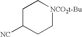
C1C([NC])CC[NCO2t-Bu]C1
